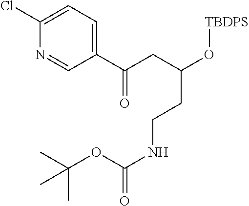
C1(C(CC(O[TBDPS])CCNC(OC(C)(C)C)=O)=O)=CC=C(Cl)N=C1
